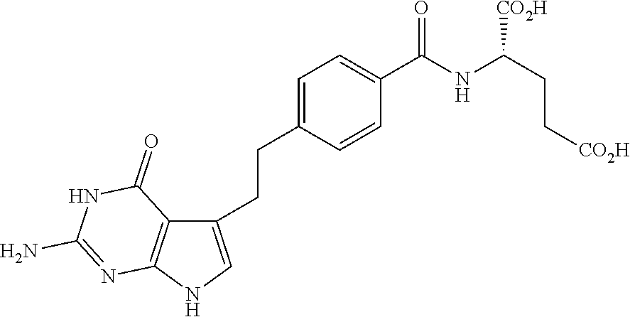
C1(CCC2=CC=C(C(NC(CC[CO2H])[CO2H])=O)C=C2)=CNC2=C1C(=O)NC(N)=N2
